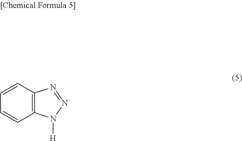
C12=C(C=CC=C1)N=NN2[H]
